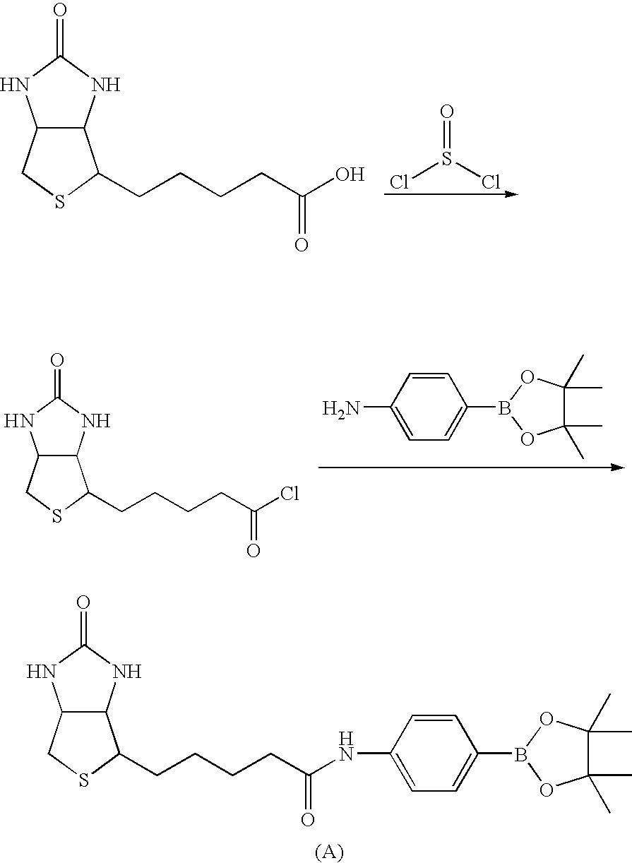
C12C(NC(=O)N1)C(CCCCC(=O)NC1=CC=C(B3OC(C)(C)C(C)(C)O3)C=C1)SC2.ClS(Cl)=O.C12C(NC(=O)N1)C(CCCCC(O)=O)SC2.C1=CC(N)=CC=C1B1OC(C)(C)C(C)(C)O1.C12C(NC(=O)N1)C(CCCCC(Cl)=O)SC2
